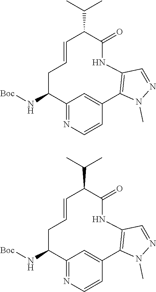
N1(C)N=CC2=C1C1=CC(=NC=C1)C(N[Boc])CC=CC(C(C)C)C(=O)N2.N1(C)N=CC2=C1C1=CC(=NC=C1)C(N[Boc])CC=CC(C(C)C)C(=O)N2
